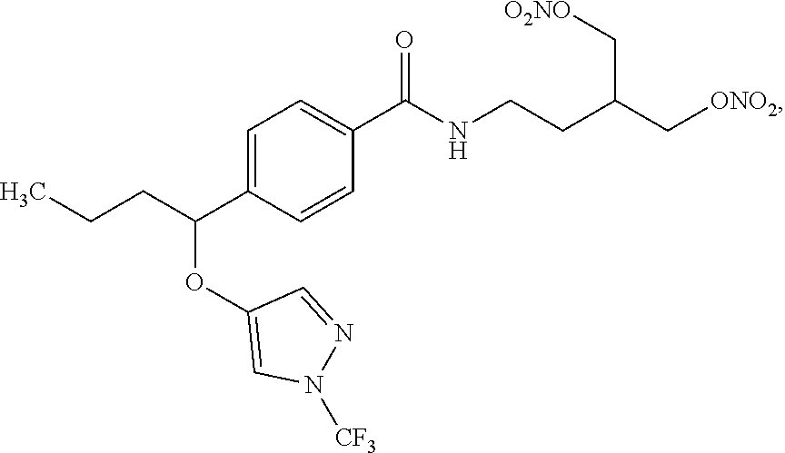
C1=C(C(CCC)OC2=CN([CF3])N=C2)C=CC(C(NCCC(C[ONO2])C[O2NO])=O)=C1
